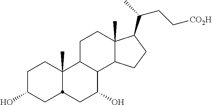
C1C(O)CC2C(C)(C1)C1C(C(O)C2)C2C(C)(CC1)C(C(C)CC[CO2H])CC2
